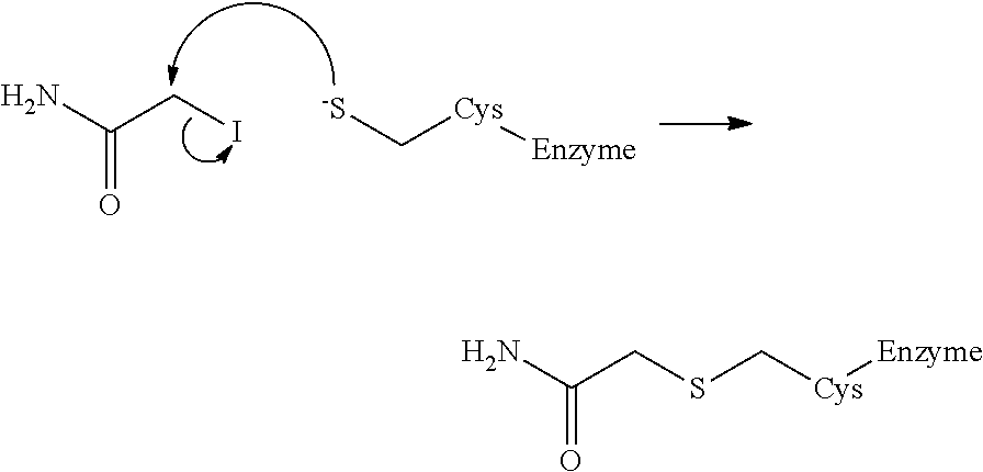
NC(CI)=O.[-S]C[Cys][Enzyme].NC(CSC[Cys][Enzyme])=O
